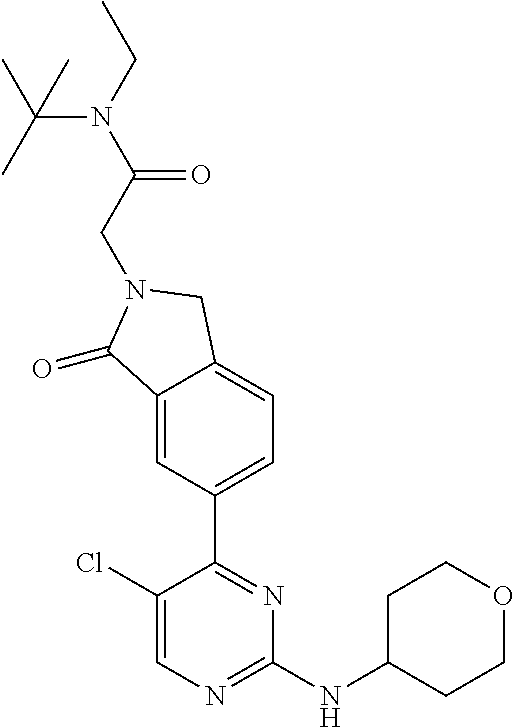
C1(Cl)=CN=C(NC2CCOCC2)N=C1C1=CC=C2C(=C1)C(=O)N(CC(=O)N(CC)C(C)(C)C)C2
